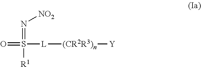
O=S([L][(CR2R3)n][Y])(=N[NO2])[R1]
